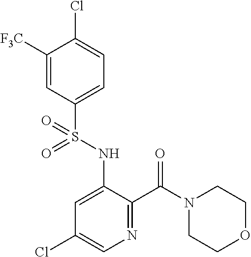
C1([F3C])=CC(S(NC2=CC(Cl)=CN=C2C(N2CCOCC2)=O)(=O)=O)=CC=C1Cl
